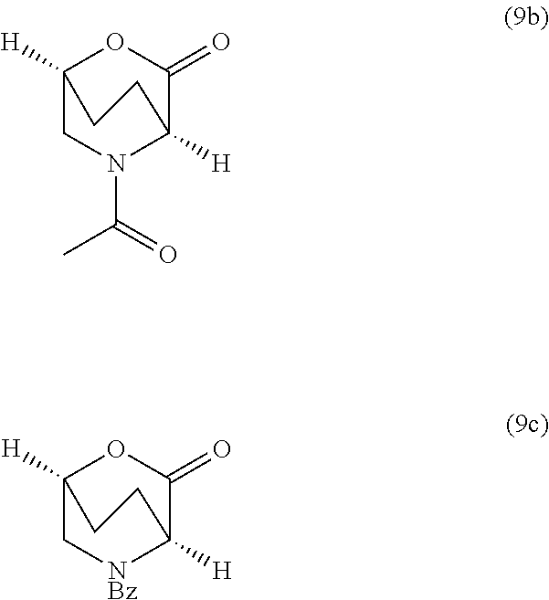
C1N(C(C)=O)C2([H])C(=O)OC1([H])CC2.C1[NBz]C2([H])C(=O)OC1([H])CC2
